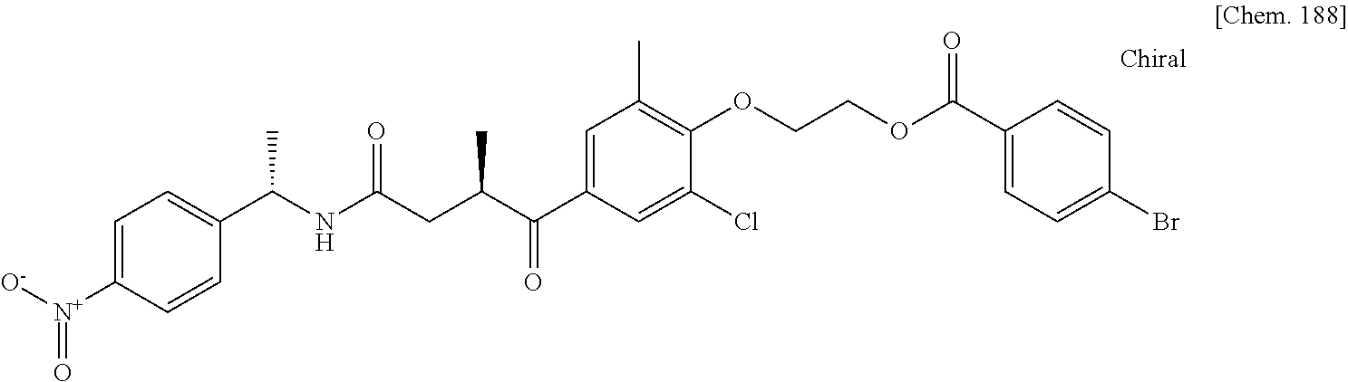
C1=C([N+]([O-])=O)C=CC(C(NC(CC(C(C2=CC(C)=C(OCCOC(C3=CC=C(Br)C=C3)=O)C(Cl)=C2)=O)C)=O)C)=C1
